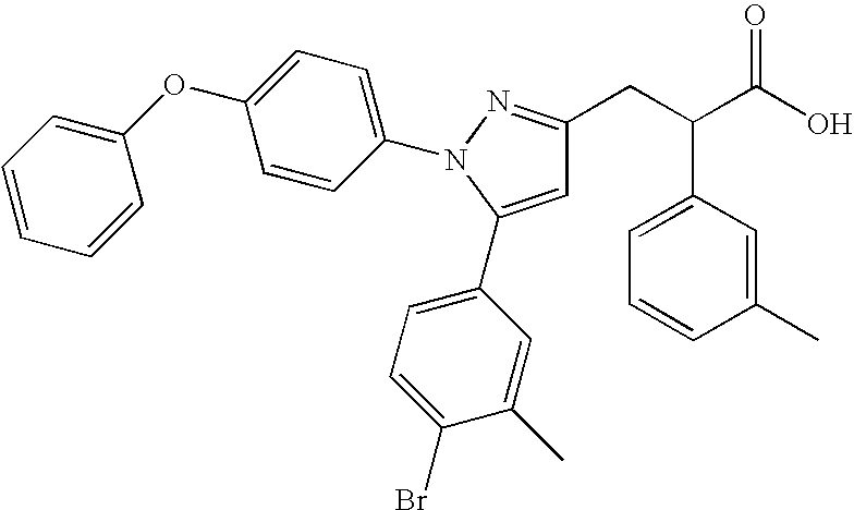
C1=CC(C)=CC(C(CC2=NN(C3=CC=C(OC4=CC=CC=C4)C=C3)C(C3=CC=C(Br)C(C)=C3)=C2)C(O)=O)=C1
